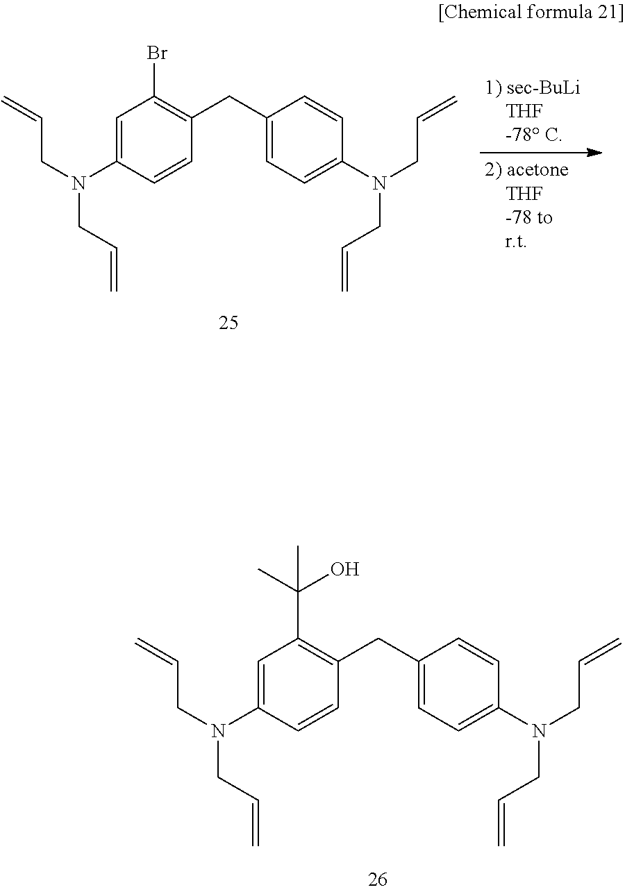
C1=C(N(CC=C)CC=C)C=CC(CC2=CC=C(N(CC=C)CC=C)C=C2)=C1Br.C1=C(N(CC=C)CC=C)C=CC(CC2=CC=C(N(CC=C)CC=C)C=C2)=C1C(C)(O)C
